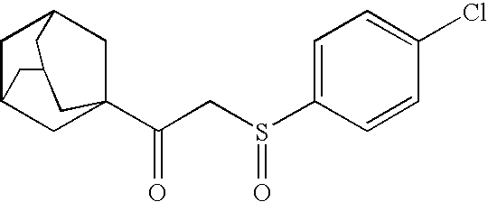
C1C2CC3(C(CS(C4=CC=C(Cl)C=C4)=O)=O)CC1CC(C2)C3
